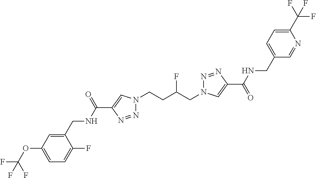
C1(C(NCC2=CC(OC(F)(F)F)=CC=C2F)=O)=CN(CCC(CN2N=NC(C(=O)NCC3=CC=C(C(F)(F)F)N=C3)=C2)F)N=N1
